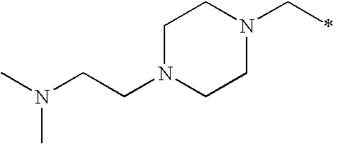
C(N1CCN(CC)CC1)CN(C)C
